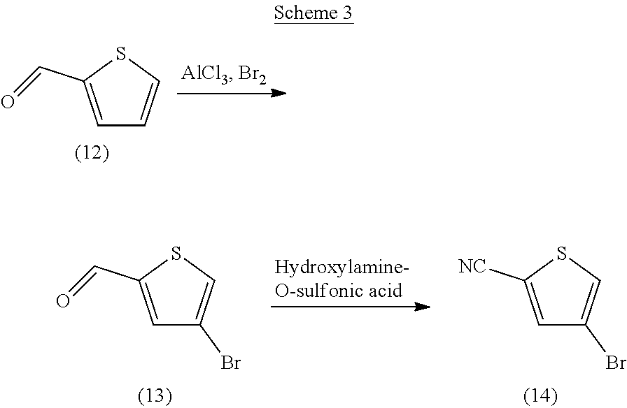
C1=C(C=O)SC=C1.C1=C(C=O)SC=C1Br.C1=C([NC])SC=C1Br
